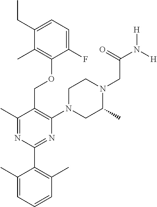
C1(F)=CC=C(CC)C(C)=C1OCC1=C(N2CC(C)N(CC(N([H])[H])=O)CC2)N=C(C2=C(C)C=CC=C2C)N=C1C
